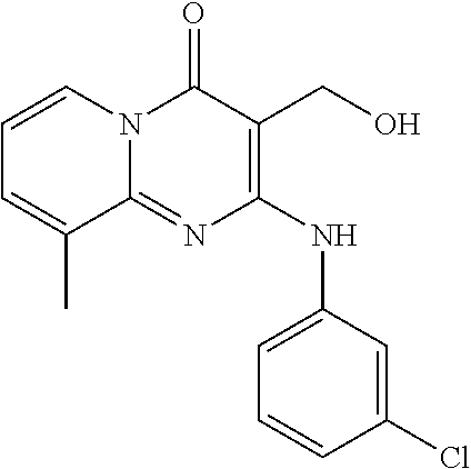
C1=CC(Cl)=CC(NC2=C(CO)C(=O)N3C(=N2)C(C)=CC=C3)=C1
